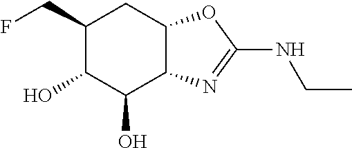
C1(CF)C(O)C(O)C2C(C1)OC(NCC)=N2
